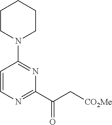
C1=CN=C(C(C[CO2Me])=O)N=C1N1CCCCC1
